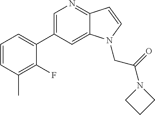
C1=C(C2=CC=CC(C)=C2F)C=C2C(=N1)C=CN2CC(N1CCC1)=O
